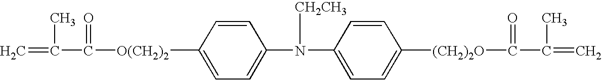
C1=C(N([CH2CH3])C2=CC=C([(CH2)2O]C(=O)C(=C)C)C=C2)C=CC([O(CH2)2]C(=O)C(C)=C)=C1
